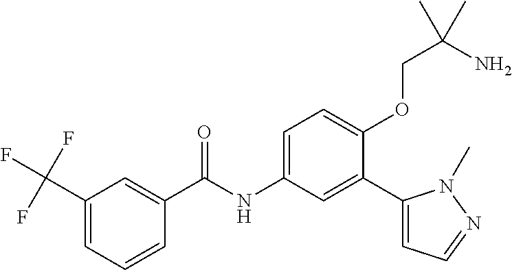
C1(C(F)(F)F)=CC=CC(C(=O)NC2=CC=C(OCC(N)(C)C)C(C3=CC=NN3C)=C2)=C1
